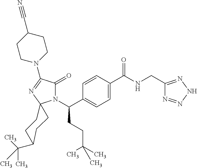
C1=C(C(=O)NCC2=NNN=N2)C=CC(C(N2C(=O)C(N3CCC(C#N)CC3)=NC23CCC(C(C)(C)C)CC3)CCC(C)(C)C)=C1
